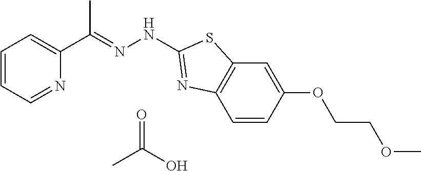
C1=NC(C(=NNC2=NC3=C(C=C(OCCOC)C=C3)S2)C)=CC=C1.CC(O)=O
